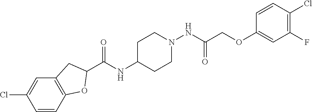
C1(C(NC2CCN(NC(=O)COC3=CC(F)=C(Cl)C=C3)CC2)=O)CC2=C(O1)C=CC(Cl)=C2
